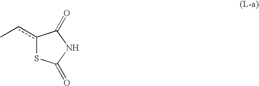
c1(cC)SC(=O)NC1=O
